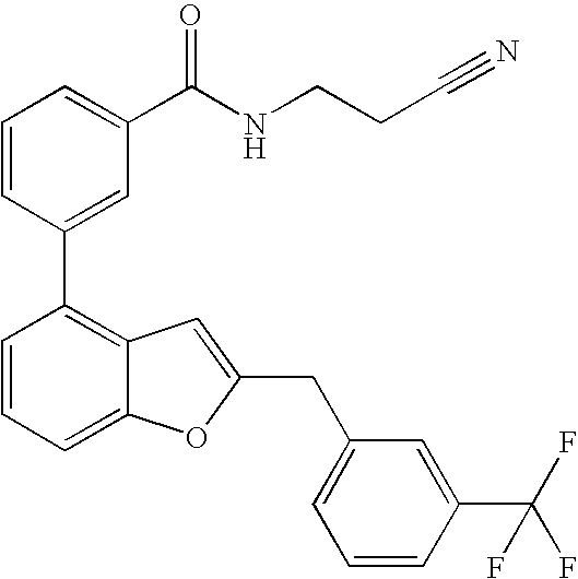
C1=CC(C2=C3C(=CC=C2)OC(CC2=CC=CC(C(F)(F)F)=C2)=C3)=CC(C(NCCC#N)=O)=C1
